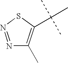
N1=NSC(C(C)(C)C)=C1C
